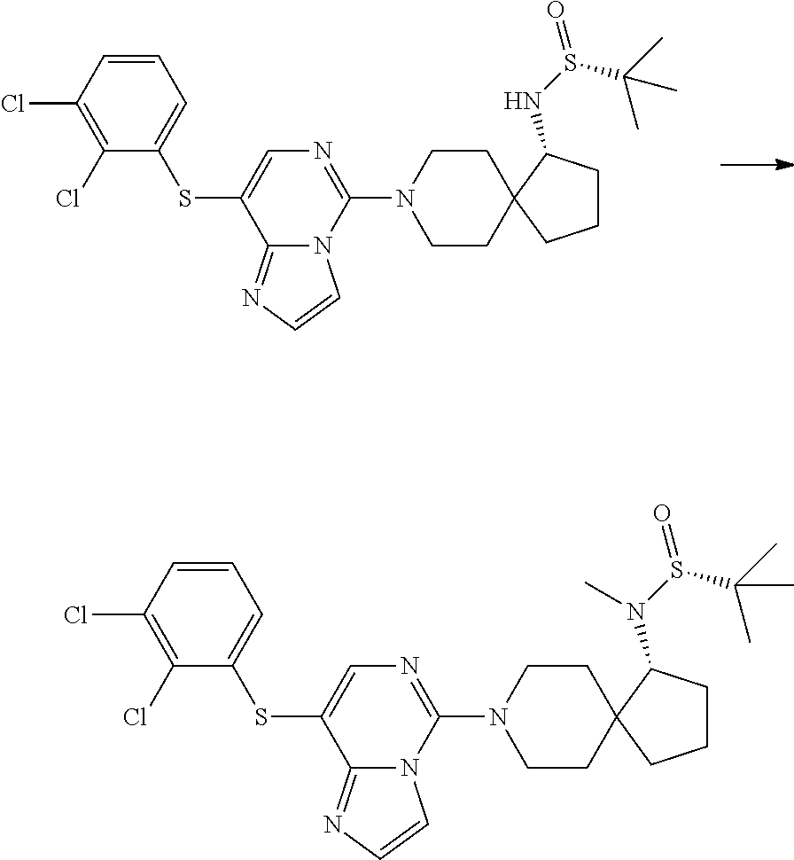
C1=CC(Cl)=C(Cl)C(SC2=CN=C(N3CCC4(CC3)CCCC4NS(=O)C(C)(C)C)N3C2=NC=C3)=C1.C1=CC(Cl)=C(Cl)C(SC2=CN=C(N3CCC4(CC3)CCCC4N(S(=O)C(C)(C)C)C)N3C2=NC=C3)=C1
